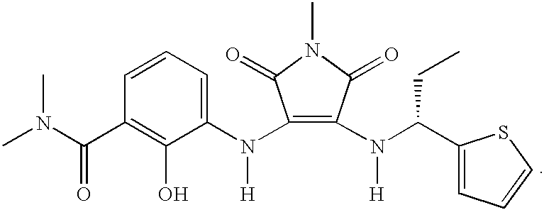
C1(N([H])C2=C(N([H])C(CC)C3=CC=CS3)C(=O)N(C)C2=O)=CC=CC(C(N(C)C)=O)=C1O
